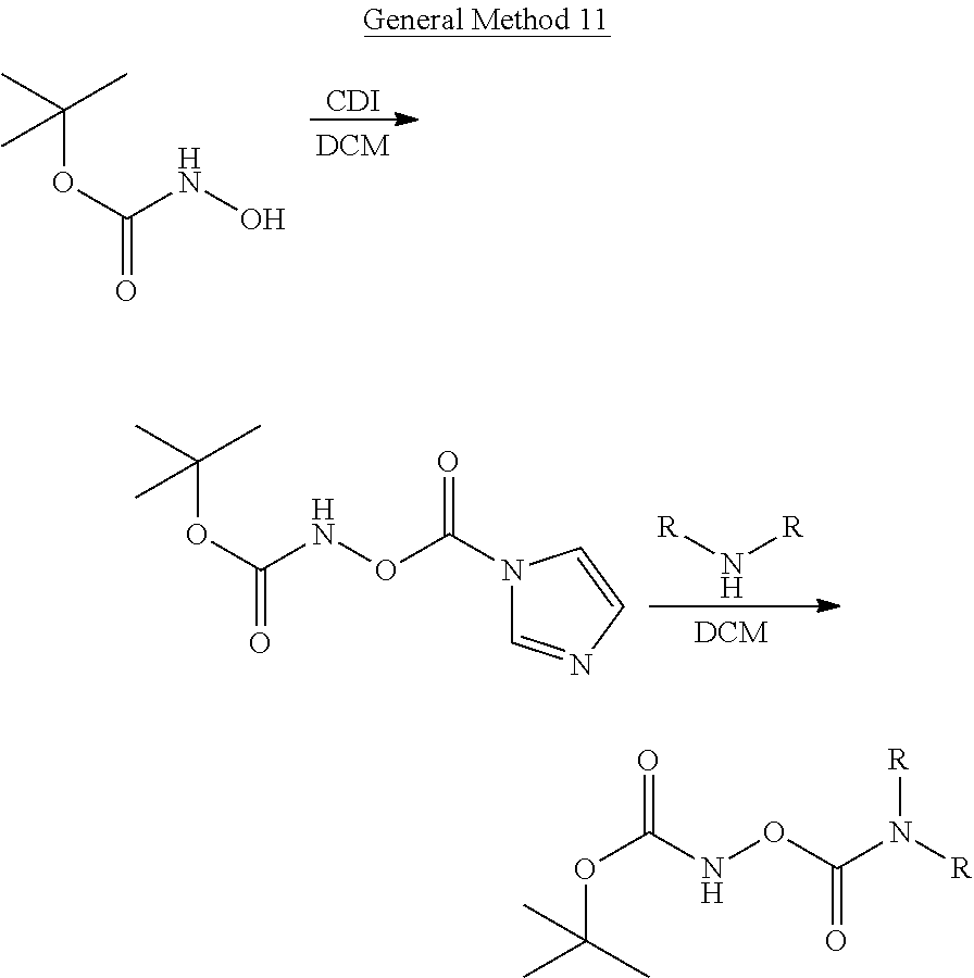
[CDI].CC(C)(OC(=O)NO)C.[R]N[R].CC(C)(OC(=O)NOC(N1C=NC=C1)=O)C.O(C(C)(C)C)C(=O)NOC(N([R])[R])=O
